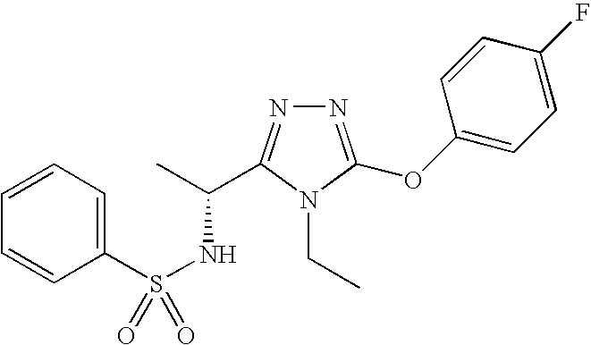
N1=C(OC2=CC=C(F)C=C2)N(CC)C(C(C)NS(=O)(C2=CC=CC=C2)=O)=N1
